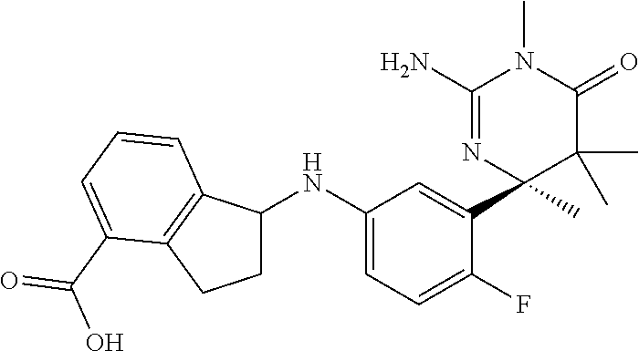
C1(NC2=CC=C(F)C(C3(C)C(C)(C)C(=O)N(C)C(N)=N3)=C2)CCC2=C1C=CC=C2C(O)=O
